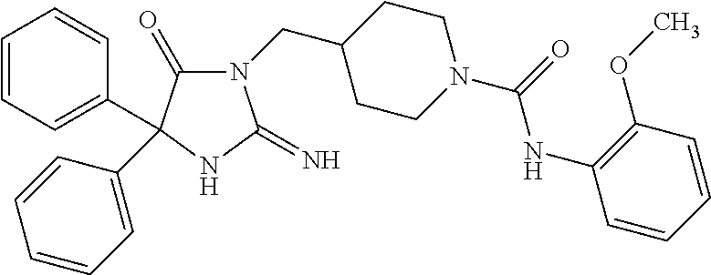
C1CC(CN2C(=O)C(C3=CC=CC=C3)(C3=CC=CC=C3)NC2=N)CCN1C(=O)NC1=C(OC)C=CC=C1
